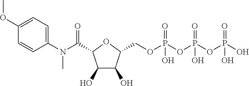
C1(O)C(O)C(COP(OP(OP(O)(=O)O)(=O)O)(=O)O)OC1C(N(C1=CC=C(OC)C=C1)C)=O
